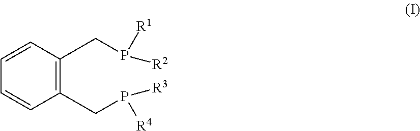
C1(CP([R3])[R4])=C(CP([R1])[R2])C=CC=C1
